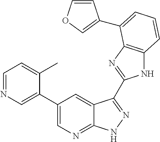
N1C2=C(N=C1C1=NNC3=NC=C(C4=CN=CC=C4C)C=C31)C(C1=COC=C1)=CC=C2
